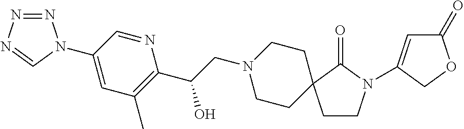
N1=NN=CN1C1=CC(C)=C(C(CN2CCC3(CC2)CCN(C2=CC(=O)OC2)C3=O)O)N=C1
